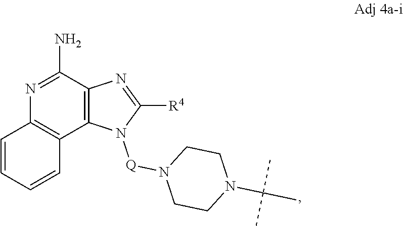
C12=C(C(N)=NC3=C1C=CC=C3)N=C([R4])N2[Q]N1CCN(C(C)(C)C)CC1
